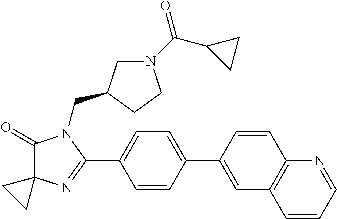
C1(=O)C2(N=C(C3=CC=C(C4=CC5=C(C=C4)N=CC=C5)C=C3)N1CC1CN(C(C3CC3)=O)CC1)CC2
